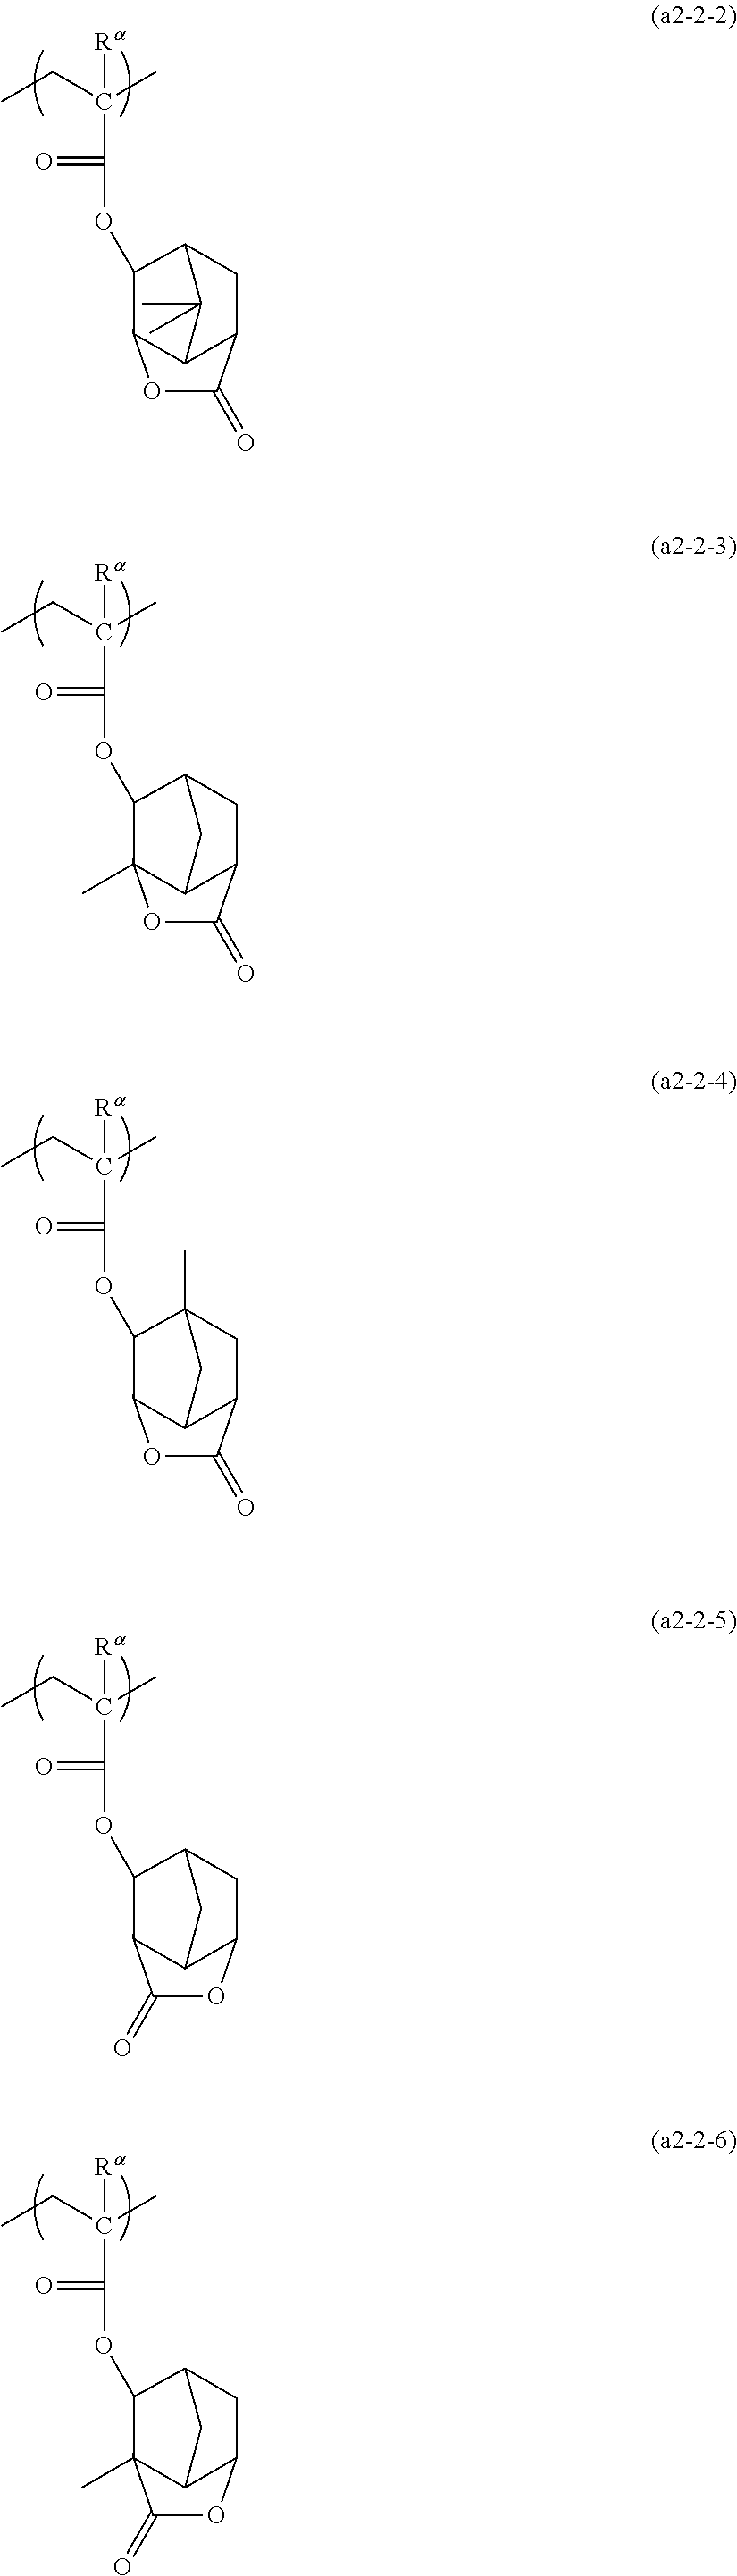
CCC(C)([Ra])C(=O)OC1C2C3C(CC1C3(C)C)C(=O)O2.CCC(C)([Ra])C(=O)OC1C2(C)C3C(CC1C3)C(=O)O2.CCC(C)([Ra])C(=O)OC1C2C3C(CC1(C)C3)C(=O)O2.CCC(C)([Ra])C(=O)OC1C2C3C(CC1C3)OC2=O.CCC(C)([Ra])C(=O)OC1C2(C)C3C(CC1C3)OC2=O
